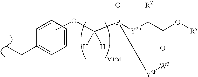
C(P([Y2b]C(C(O[Ry])=O)[R2])(=O)[Y2b][W3])([H])([H])OC.C1(CC)=CC=CC=C1
